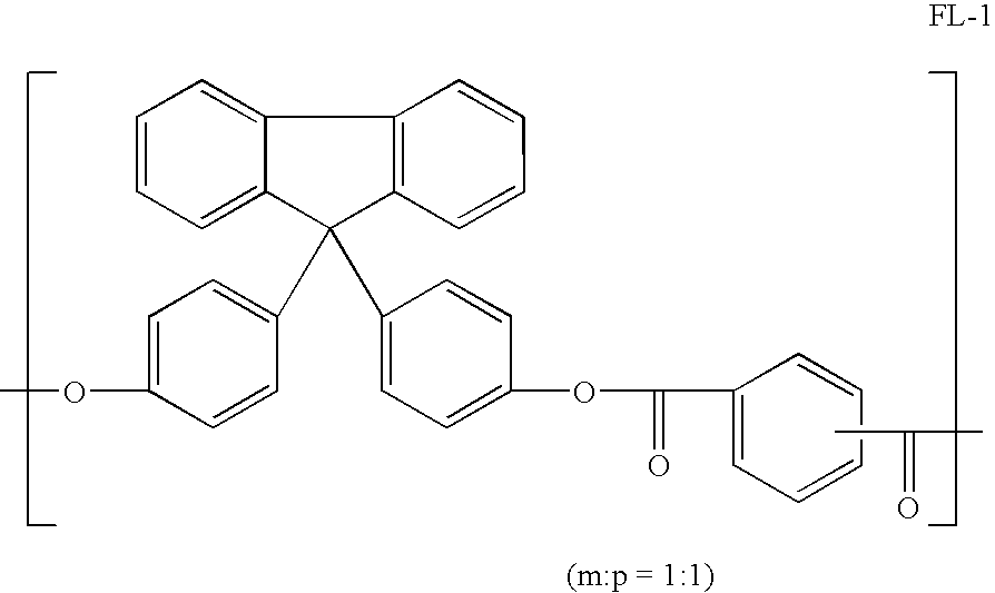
C1=C2C(=CC=C1)C1=C(C2(C2=CC=C(OC)C=C2)C2=CC=C(OC(=O)C3=CC=CC=C3)C=C2)C=CC=C1.CC(=O)C
